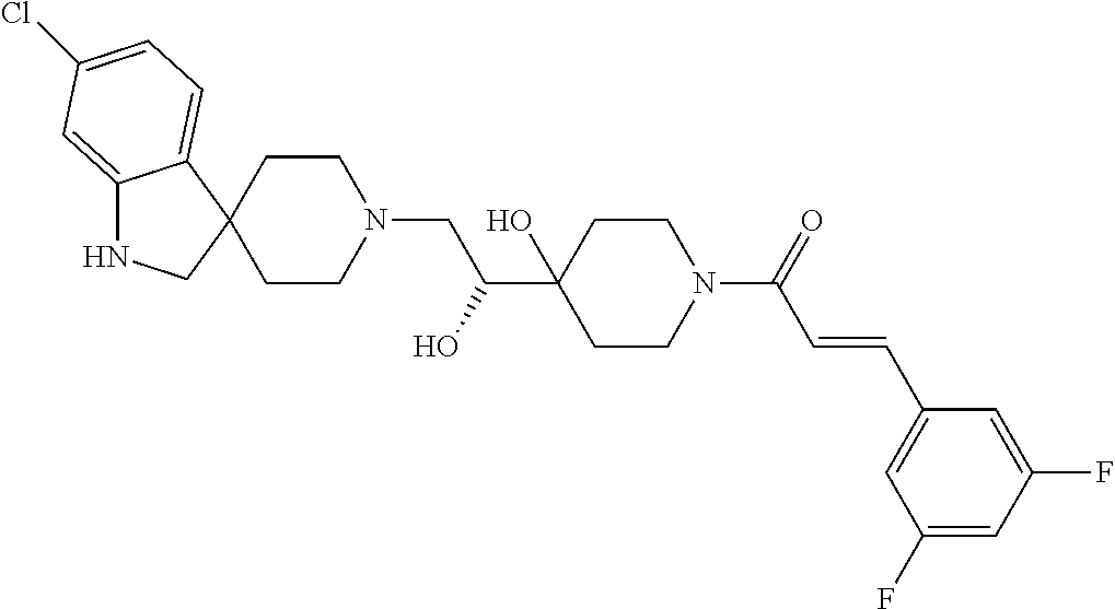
C12=CC(Cl)=CC=C1C1(CN2)CCN(CC(C2(O)CCN(C(=O)C=CC3=CC(F)=CC(F)=C3)CC2)O)CC1
